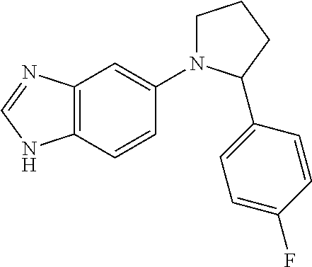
C12=C(C=CC(N3CCCC3C3=CC=C(F)C=C3)=C1)NC=N2
